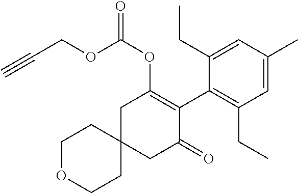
C1OCCC2(C1)CC(=O)C(C1=C(CC)C=C(C)C=C1CC)=C(OC(=O)OCC#C)C2
